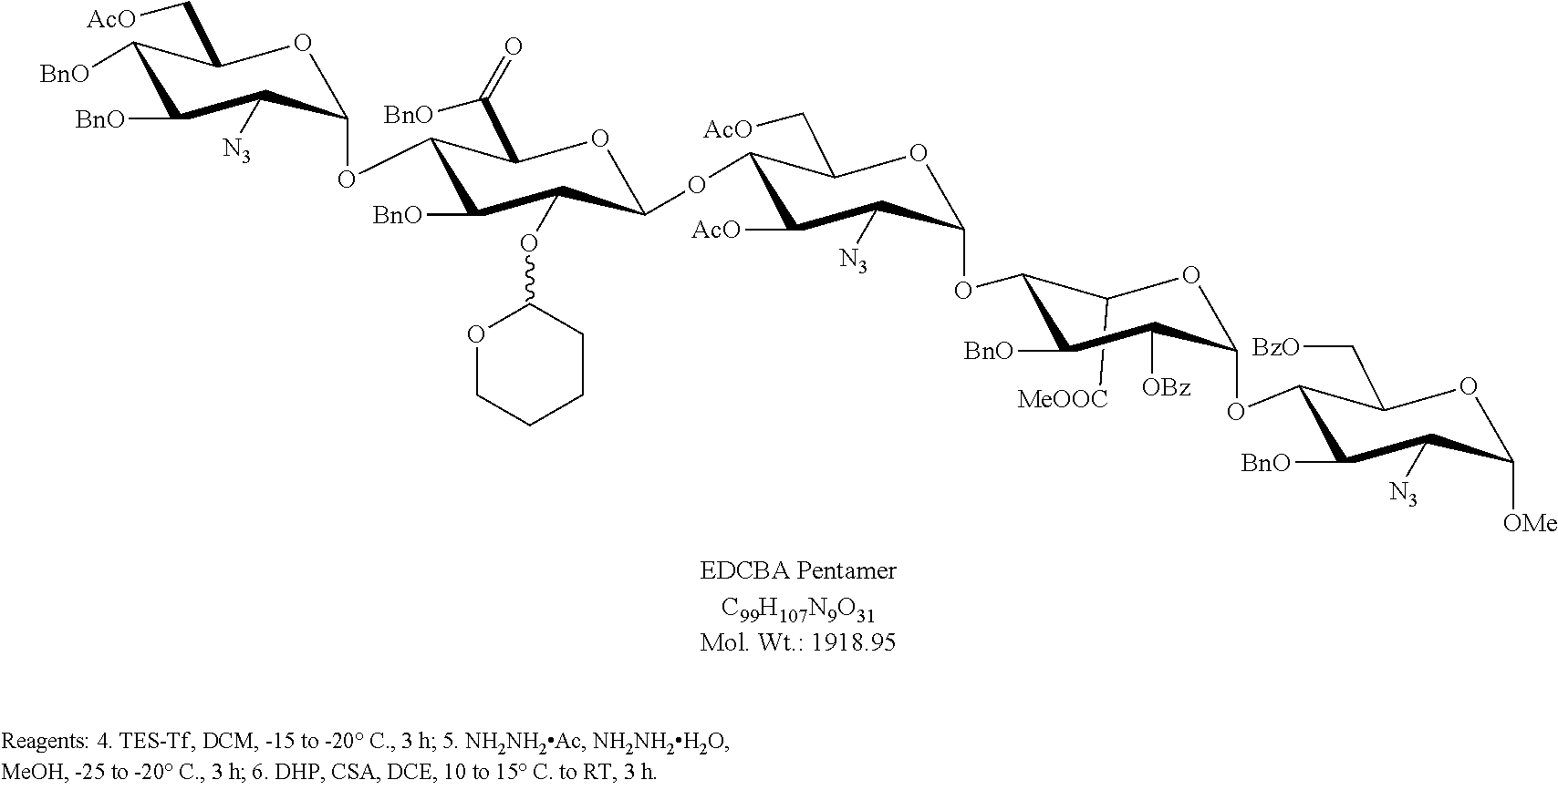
O1C(OC2C(C([BnO])=O)OC(OC3C(C[AcO])OC(OC4C([MeOOC])OC(OC5C(C[BzO])OC([OMe])C([N3])C5[BnO])C([OBz])C4[BnO])C([N3])C3[AcO])C(OC3OCCCC3)C2[BnO])C([N3])C([BnO])C([BnO])C1C[AcO]
